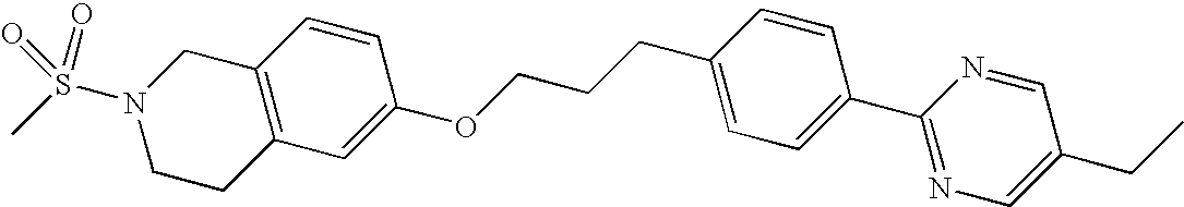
C12=C(CCN(S(C)(=O)=O)C1)C=C(OCCCC1=CC=C(C3=NC=C(CC)C=N3)C=C1)C=C2
